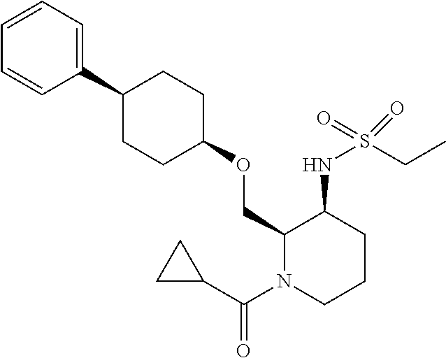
C1(COC2CCC(C3=CC=CC=C3)CC2)N(C(C2CC2)=O)CCCC1NS(CC)(=O)=O
